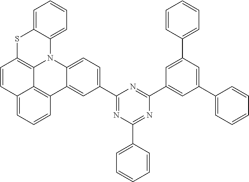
C1=CC=C2C(=C1)SC1=C3N2C2=CC=C(C4=NC(C5=CC=CC=C5)=NC(C5=CC(C6=CC=CC=C6)=CC(C6=CC=CC=C6)=C5)=N4)C=C2C2=C3C(=CC=C2)C=C1
